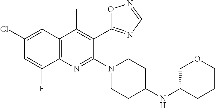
C1(Cl)=CC2=C(N=C(N3CCC(NC4COCCC4)CC3)C(C3=NC(C)=NO3)=C2C)C(F)=C1
